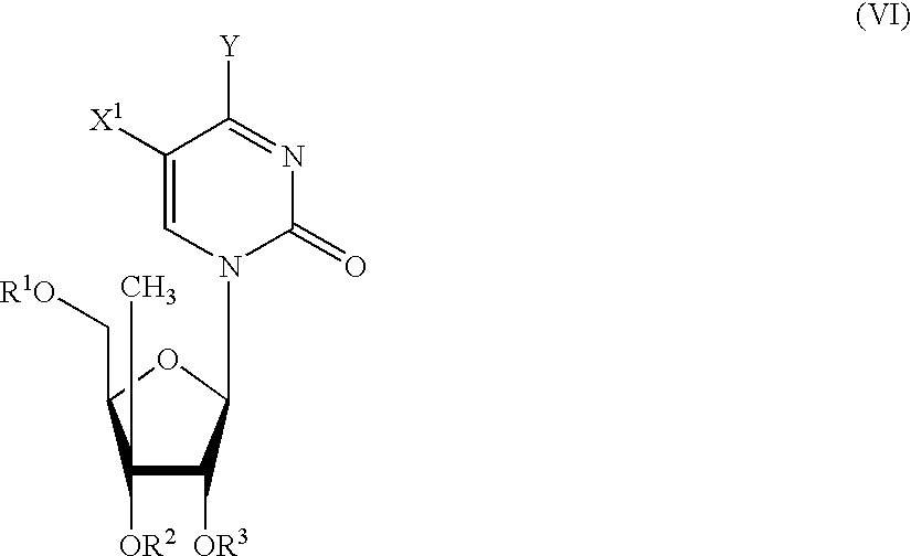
N1=C([Y])C([X1])=CN(C2OC(C[R1O])C([OR2])(C)C2[OR3])C1=O
